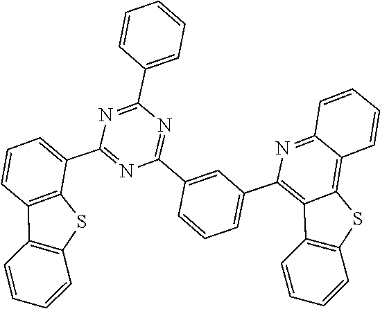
C1(C2=NC(C3=CC=CC=C3)=NC(C3=CC=CC4=C3SC3=C4C=CC=C3)=N2)=CC(C2=C3C(=C4C(=N2)C=CC=C4)SC2=C3C=CC=C2)=CC=C1
